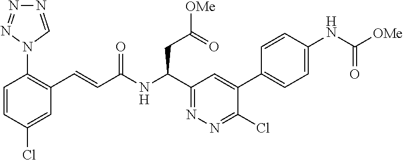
N1=CN(C2=C(C=CC(NC(C3=NN=C(Cl)C(C4=CC=C(NC([OMe])=O)C=C4)=C3)CC([OMe])=O)=O)C=C(Cl)C=C2)N=N1
